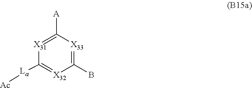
C1([La][Ac])=[X32]C(B)=[X33]C([A])=[X31]1
